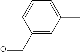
C1(C)=CC=CC(C=O)=C1
